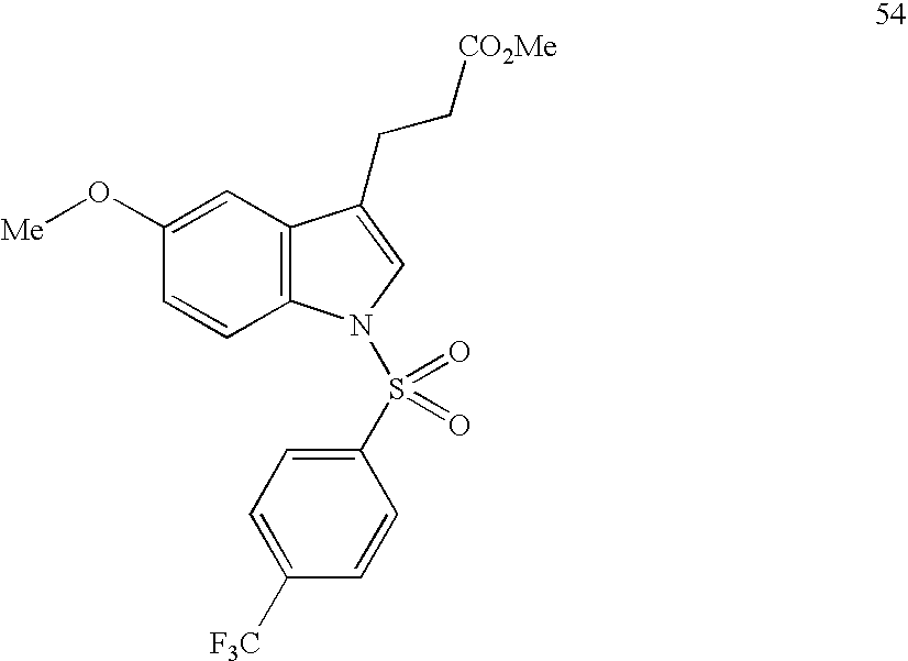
C1=C(O[Me])C=CC2=C1C(CC[CO2Me])=CN2S(=O)(=O)C1=CC=C([F3C])C=C1
